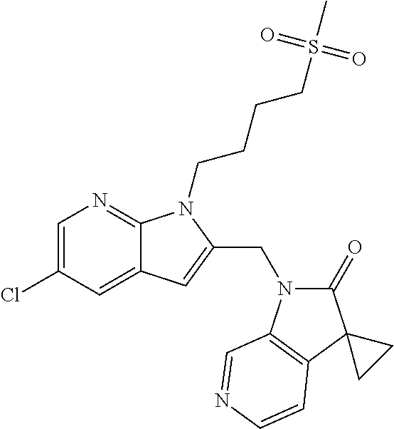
C1=C(Cl)C=C2C(=N1)N(CCCCS(C)(=O)=O)C(CN1C(=O)C3(C4=C1C=NC=C4)CC3)=C2
